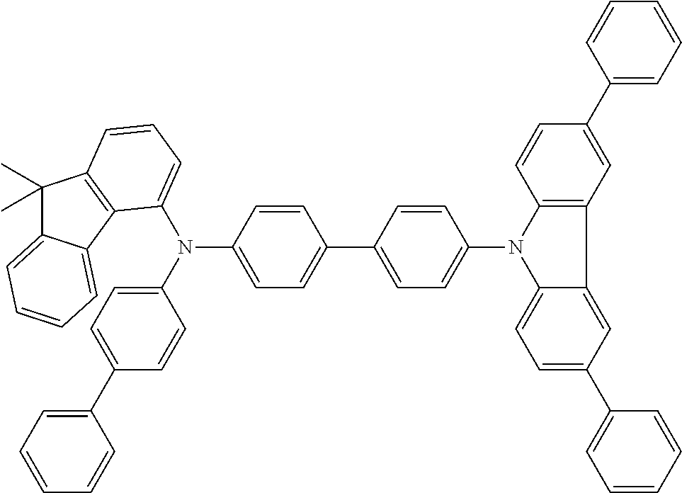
C1(C)(C)C2=CC=CC=C2C2=C1C=CC=C2N(C1=CC=C(C2=CC=CC=C2)C=C1)C1=CC=C(C2=CC=C(N3C4=CC=C(C5=CC=CC=C5)C=C4C4=C3C=CC(C3=CC=CC=C3)=C4)C=C2)C=C1
